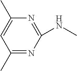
C1(C)=NC(NC)=NC(C)=C1
